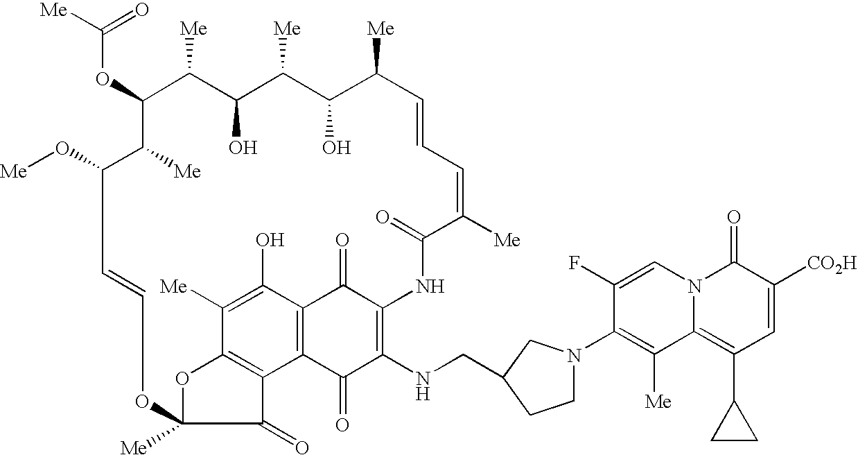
C1=CC=C([Me])C(=O)NC2=C(NCC3CN(C4=C([Me])C5=C(C6CC6)C=C([CO2H])C(=O)N5C=C4F)CC3)C(=O)C3=C(C(O)=C([Me])C4=C3C(=O)C([Me])(OC=CC(O[Me])C([Me])C(OC([Me])=O)C([Me])C(O)C([Me])C(O)C1[Me])O4)C2=O
